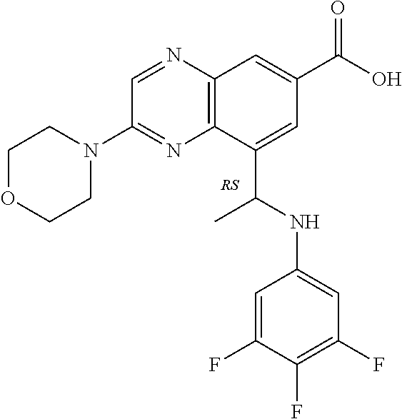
C12=C(C(C(NC3=CC(F)=C(F)C(F)=C3)C)=CC(C(O)=O)=C1)N=C(N1CCOCC1)C=N2
